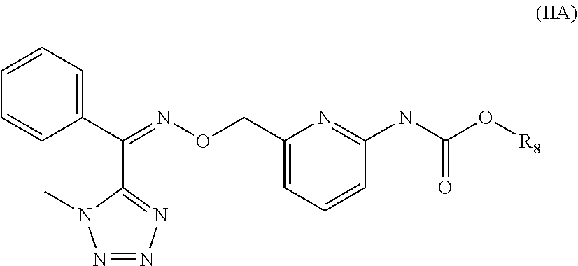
C1(CON=C(C2=CC=CC=C2)C2=NN=NN2C)=CC=CC(NC(O[R8])=O)=N1
